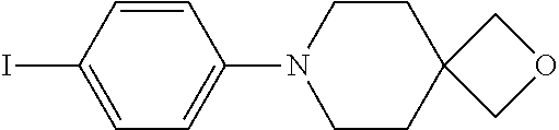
C1=C(I)C=CC(N2CCC3(CC2)COC3)=C1
